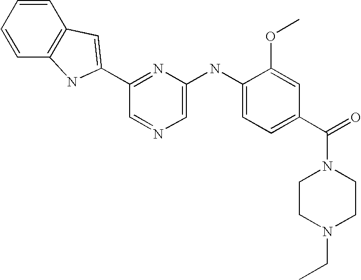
C1=CC=CC2=C1C=C(C1=NC(NC3=CC=C(C(=O)N4CCN(CC)CC4)C=C3OC)=CN=C1)N2
